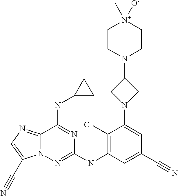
C12=NC=C(C#N)N1N=C(NC1=C(Cl)C(N3CC(N4CC[N+](C)([O-])CC4)C3)=CC(C#N)=C1)N=C2NC1CC1
